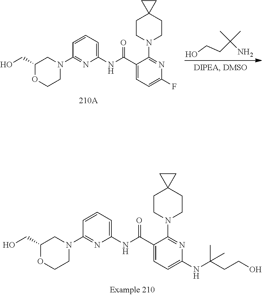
C1COC(CO)CN1C1=NC(NC(C2=CC=C(NC(CCO)(C)C)N=C2N2CCC3(CC2)CC3)=O)=CC=C1.OCCC(N)(C)C.C1COC(CO)CN1C1=NC(NC(C2=CC=C(F)N=C2N2CCC3(CC2)CC3)=O)=CC=C1
